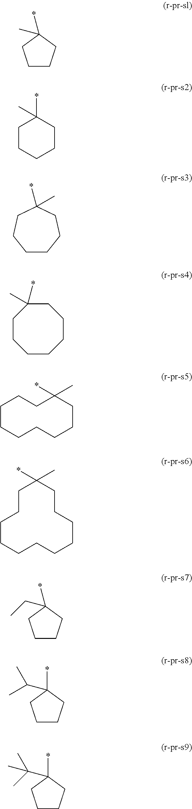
C1CCC(*)(C)C1.C1CCCCC1(*)C.C1CCCC(*)(C)CC1.C1CCCCCCC1(C)*.C1CCCCCCC(*)(C)CC1.C1CCCCCCCCCCC1(*)C.C1CCC(*)(CC)C1.C1CCC(*)(C(C)C)C1.C1CCC(*)(C(C)(C)C)C1
